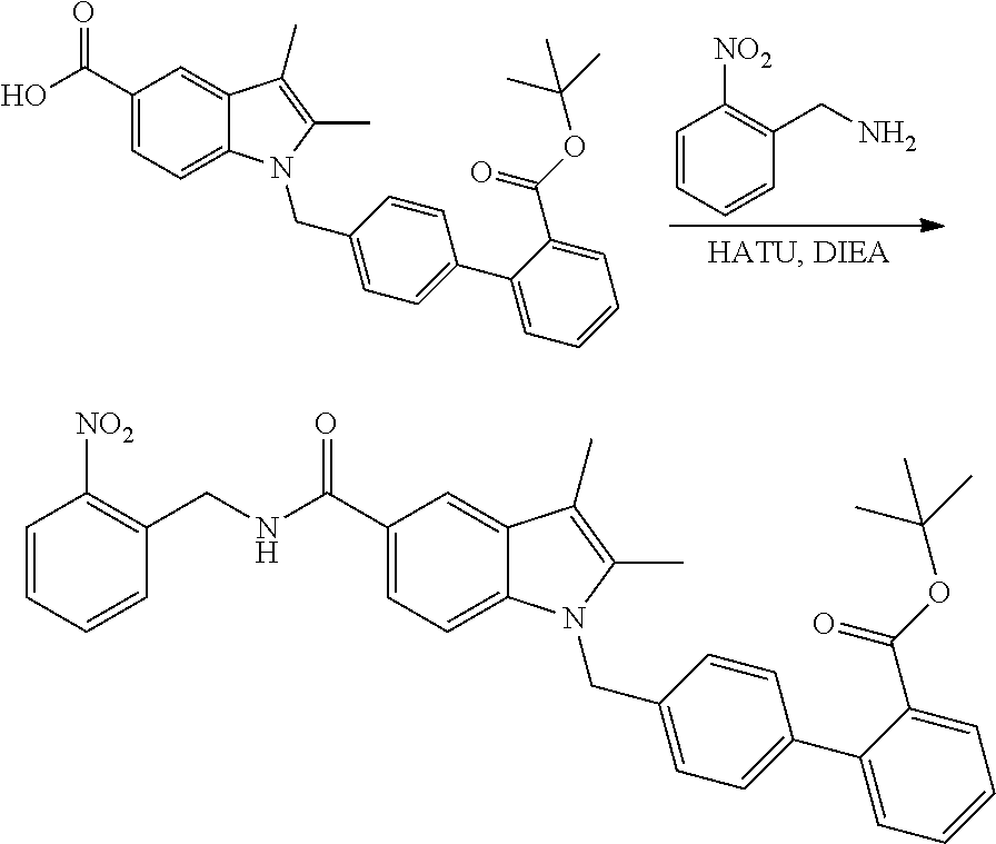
C(C1=CC=C2C(=C1)C(C)=C(C)N2CC1=CC=C(C2=CC=CC=C2C(OC(C)(C)C)=O)C=C1)(O)=O.C1=CC=CC(CN)=C1[NO2].C(C1=CC=C2C(=C1)C(C)=C(C)N2CC1=CC=C(C2=CC=CC=C2C(OC(C)(C)C)=O)C=C1)(NCC1=C([NO2])C=CC=C1)=O
